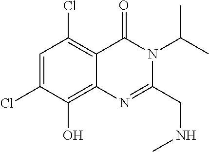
C1=C(Cl)C(O)=C2C(=C1Cl)C(=O)N(C(C)C)C(CNC)=N2
